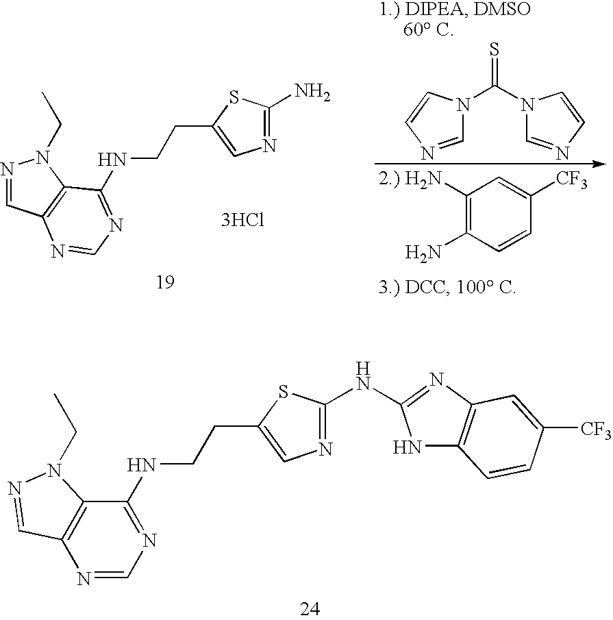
N1=CC2=C(N1CC)C(NCCC1=CN=C(N)S1)=NC=N2.[3HCl].C1=NC=CN1C(N1C=NC=C1)=S.C1(N)=C(N)C=CC([CF3])=C1.N1=C(NC2=NC3=C(N2)C=CC([CF3])=C3)SC(CCNC2=NC=NC3=C2N(CC)N=C3)=C1
